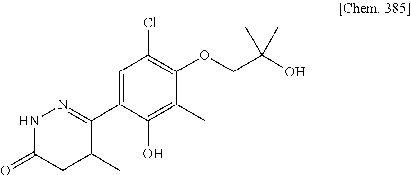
N1C(=O)CC(C)C(C2=CC(Cl)=C(OCC(O)(C)C)C(C)=C2O)=N1
